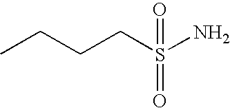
CCCCS(N)(=O)=O
